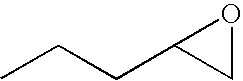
CCCC1CO1
